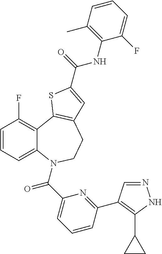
C1=CC=C2C(=C1F)C1=C(CCN2C(C2=CC=CC(C3=C(C4CC4)NN=C3)=N2)=O)C=C(C(=O)NC2=C(C)C=CC=C2F)S1
